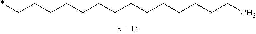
C(CCCCCCCCC)CCCCC*
